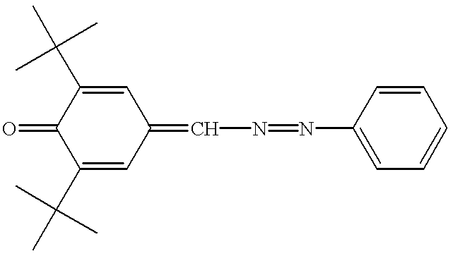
C1(C(C)(C)C)=CC(=CN=NC2=CC=CC=C2)C=C(C(C)(C)C)C1=O
